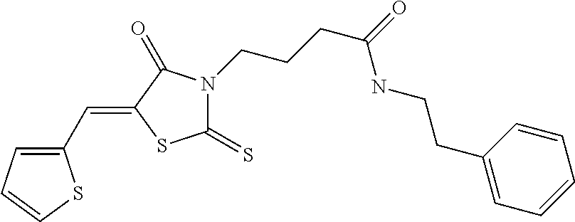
C1(C=C2SC(=S)N(CCCC(=O)NCCC3=CC=CC=C3)C2=O)=CC=CS1
